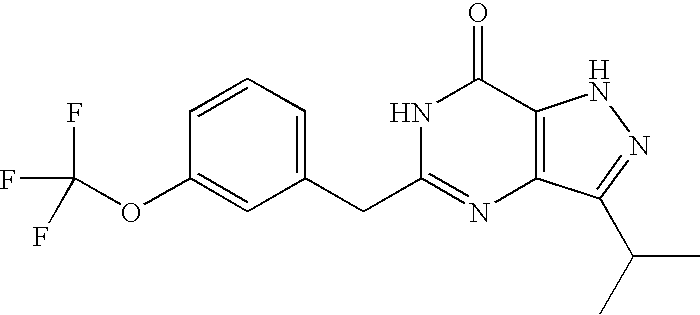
C1=C(CC2=NC3=C(C(=O)N2)NN=C3C(C)C)C=C(OC(F)(F)F)C=C1
